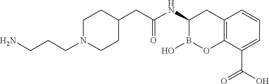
C12=C(C(C(O)=O)=CC=C1)OB(O)C(NC(CC1CCN(CCCN)CC1)=O)C2
